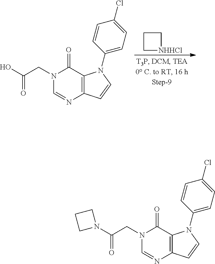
N1(CC(N2CCC2)=O)C=NC2=C(C1=O)N(C1=CC=C(Cl)C=C1)C=C2.N1(CC(O)=O)C=NC2=C(C1=O)N(C1=CC=C(Cl)C=C1)C=C2.C1CC[NHHCl]1
